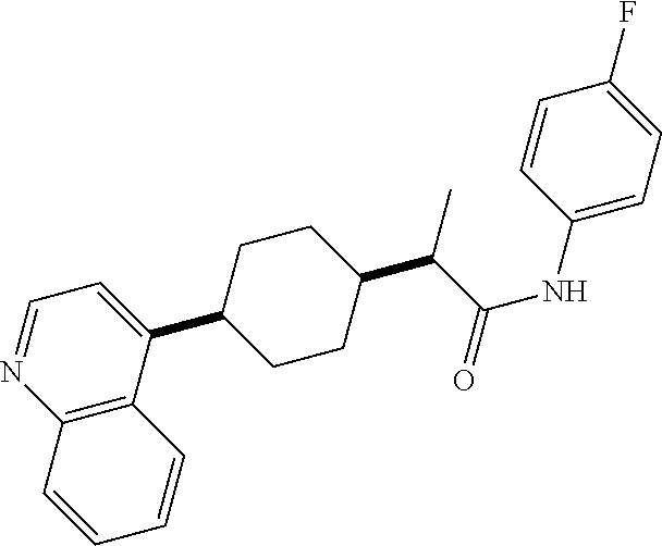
C1=NC2=C(C(C3CCC(C(C(NC4=CC=C(F)C=C4)=O)C)CC3)=C1)C=CC=C2
